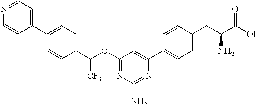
C1(OC(C2=CC=C(C3=CC=NC=C3)C=C2)[CF3])=NC(N)=NC(C2=CC=C(CC(C(O)=O)N)C=C2)=C1
